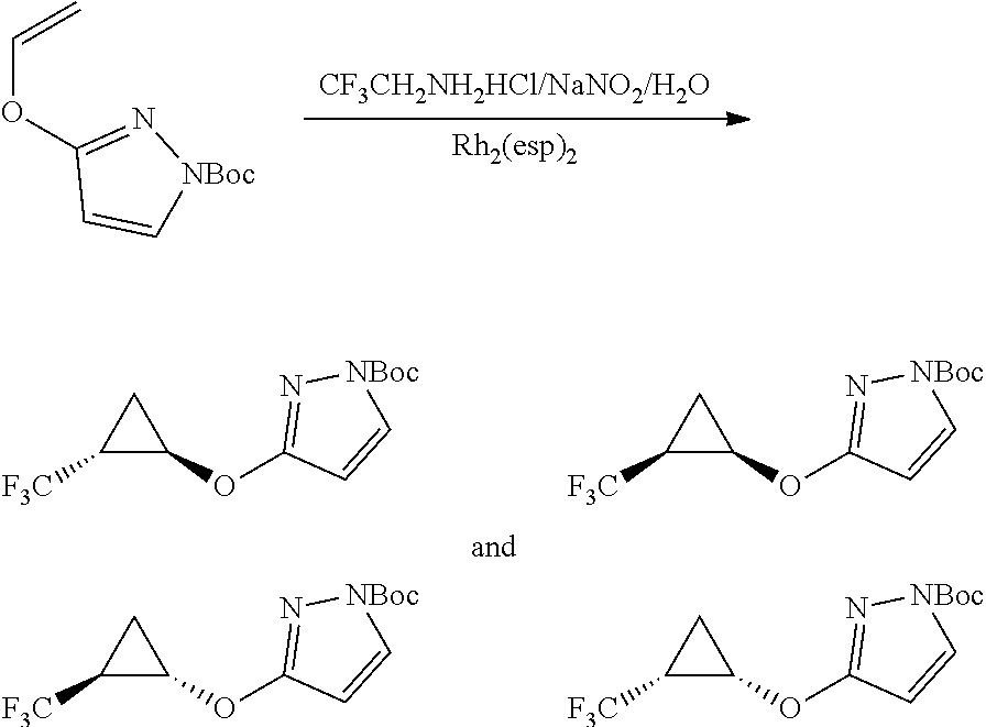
[CF3CH2NH2HCl/NaNO2/H2O].[Rh2(esp)2].C=COC1=N[NBoc]C=C1.C1([F3C])C(OC2=N[NBoc]C=C2)C1.C1([F3C])C(OC2=N[NBoc]C=C2)C1.C1([F3C])C(OC2=N[NBoc]C=C2)C1.C1([F3C])C(OC2=N[NBoc]C=C2)C1
